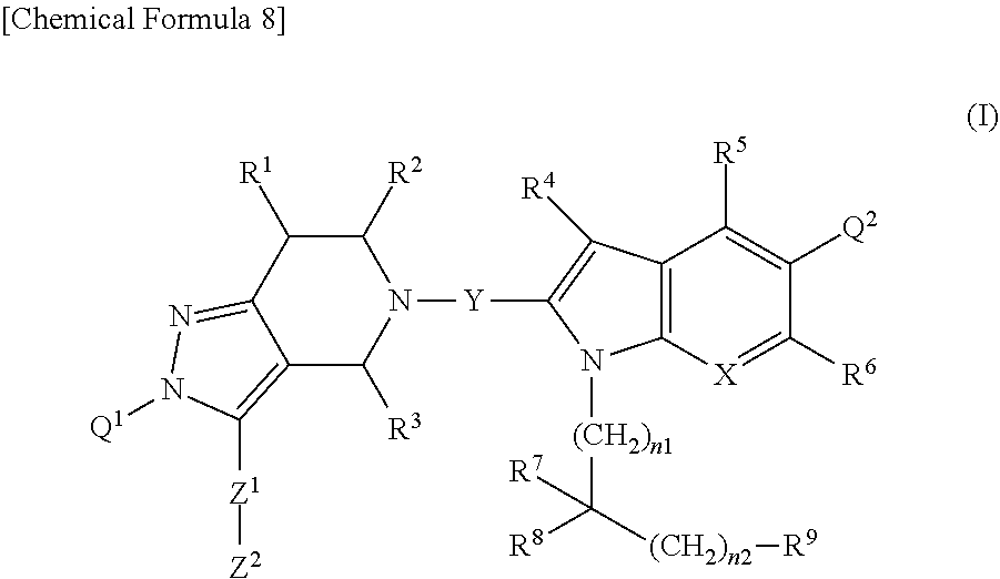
C1([R2])C([R1])C2=NN([Q1])C([Z1][Z2])=C2C([R3])N1[Y]C1=C([R4])C2=C(N1[(CH2)n1]C([R8])([(CH2)n2][R9])[R7])[X]=C([R6])C([Q2])=C2[R5]
